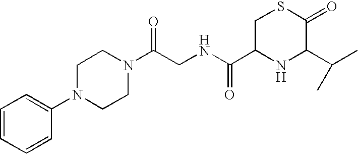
C(C(=O)N1CCN(C2=CC=CC=C2)CC1)NC(C1NC(C(C)C)C(=O)SC1)=O
